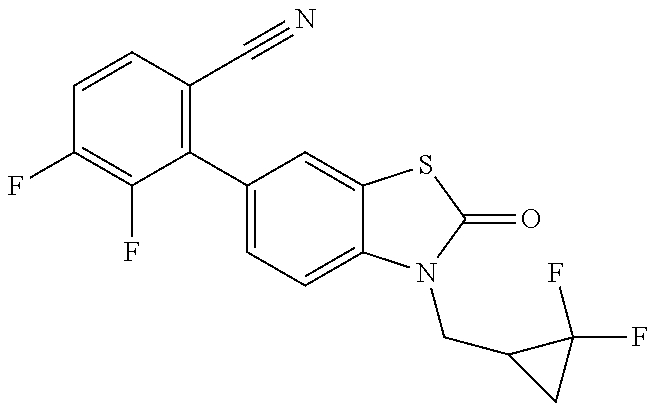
C1(F)=C(F)C(C2=CC=C3C(=C2)SC(=O)N3CC2CC2(F)F)=C(C#N)C=C1
